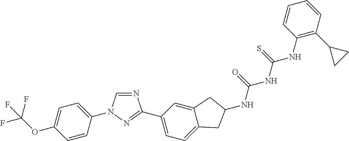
C1=CC(N2C=NC(C3=CC=C4C(=C3)CC(NC(=O)NC(NC3=C(C5CC5)C=CC=C3)=S)C4)=N2)=CC=C1OC(F)(F)F
